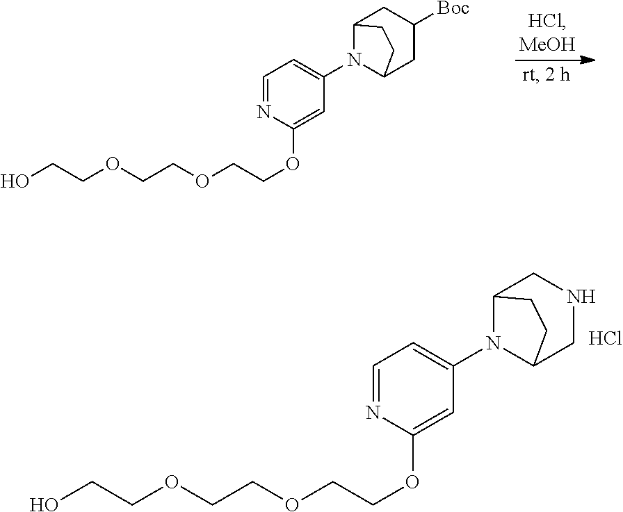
OCCOCCOCCOC1=CC(N2C3CC([Boc])CC2CC3)=CC=N1.OCCOCCOCCOC1=CC(N2C3CNCC2CC3)=CC=N1.Cl
